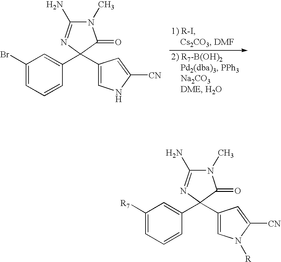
[R7]C1=CC=CC(C2(C3=CN([R])C([CN])=C3)N=C(N)N(C)C2=O)=C1.BrC1=CC=CC(C2(C3=CNC([CN])=C3)N=C(N)N(C)C2=O)=C1
